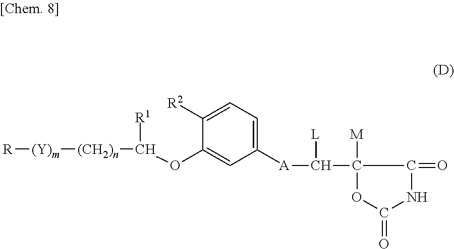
[R][(Y)m][(CH2)n]C(OC1=CC([A]C(C2([M])OC(=O)NC2=O)[L])=CC=C1[R2])[R1]
